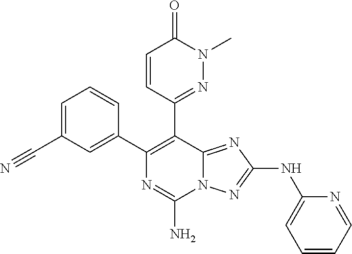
C1=C(C#N)C=C(C2=C(C3=NN(C)C(=O)C=C3)C3=NC(NC4=CC=CC=N4)=NN3C(N)=N2)C=C1
